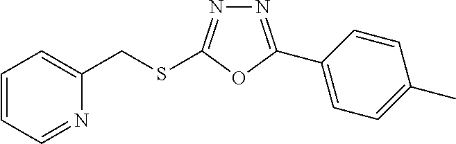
N1=C(C2=CC=C(C)C=C2)OC(SCC2=CC=CC=N2)=N1
